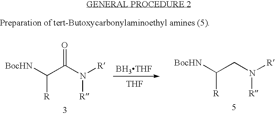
[BocHN]C(C(N([R])[R])=O)[R].[BH3THF].[THF].[BocHN]C(CN([R])[R])[R]
